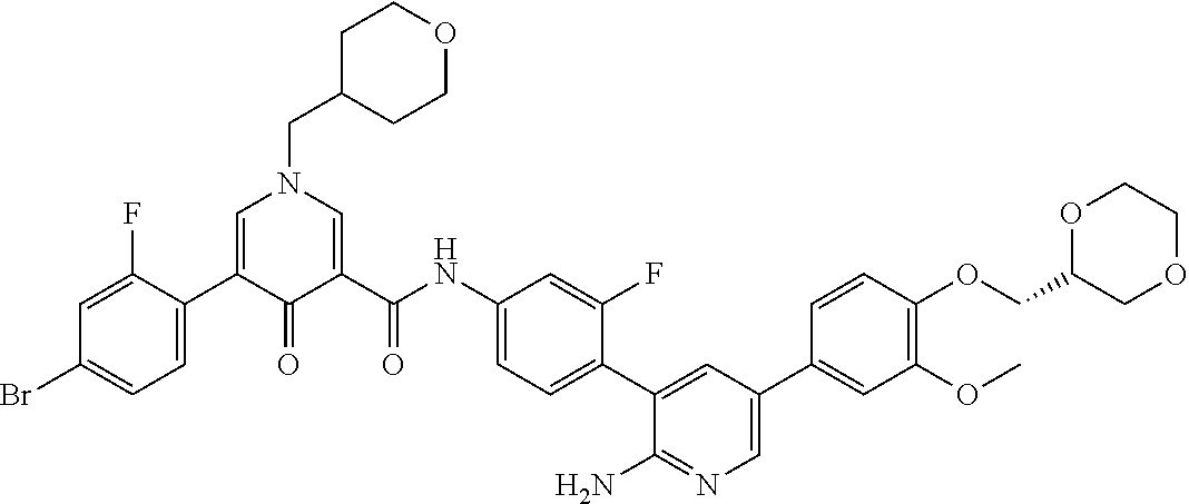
C1C(CN2C=C(C3=CC=C(Br)C=C3F)C(=O)C(C(NC3=CC=C(C4=CC(C5=CC(OC)=C(OCC6COCCO6)C=C5)=CN=C4N)C(F)=C3)=O)=C2)CCOC1
